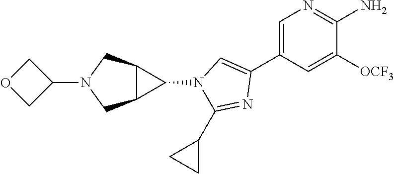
C1=C(C2=CN(C3C4C3CN(C3COC3)C4)C(C3CC3)=N2)C=C([OCF3])C(N)=N1
